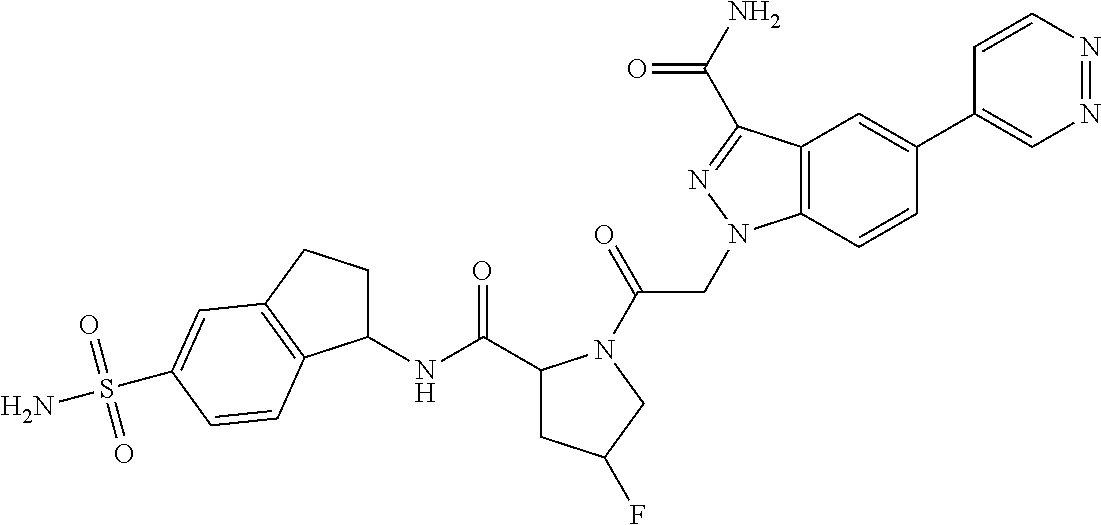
C1(C(NC2CCC3=C2C=CC(S(N)(=O)=O)=C3)=O)CC(F)CN1C(CN1C2=C(C(C(N)=O)=N1)C=C(C1=CN=NC=C1)C=C2)=O
